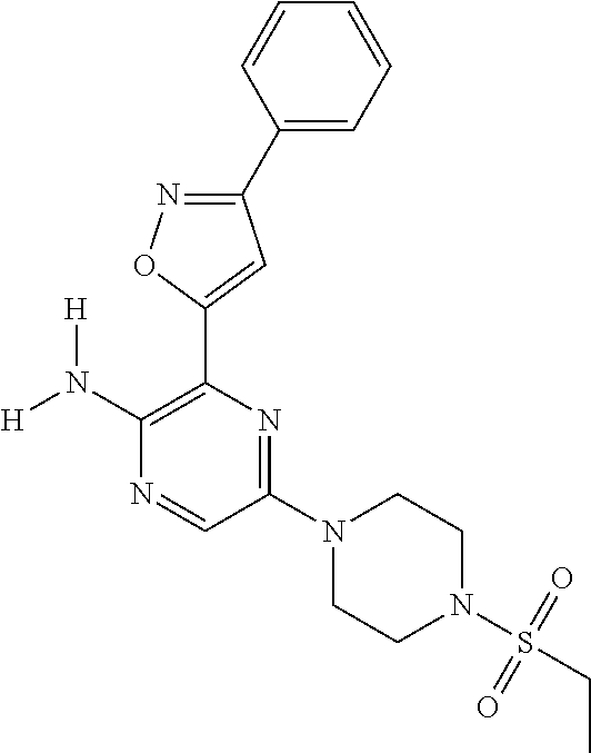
C1(N([H])[H])=C(C2=CC(C3=CC=CC=C3)=NO2)N=C(N2CCN(S(=O)(=O)CC)CC2)C=N1
